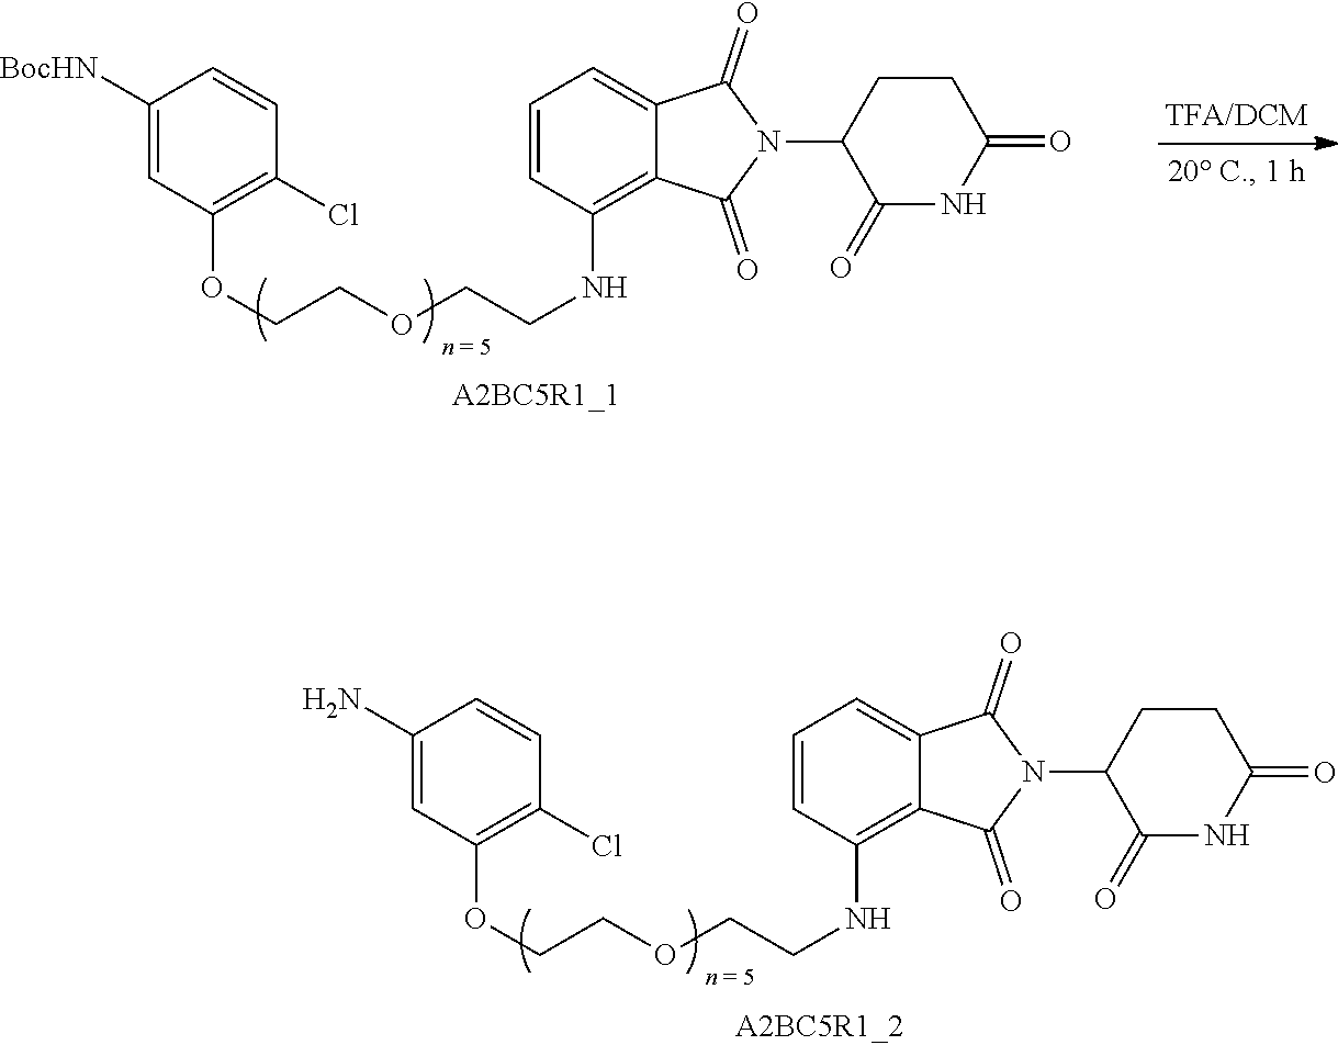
C(COCCNC1=C2C(=CC=C1)C(=O)N(C1C(=O)NC(=O)CC1)C2=O)OC1=C(Cl)C=CC([BocHN])=C1.C(COCCNC1=C2C(=CC=C1)C(=O)N(C1C(=O)NC(=O)CC1)C2=O)OC1=C(Cl)C=CC(N)=C1
